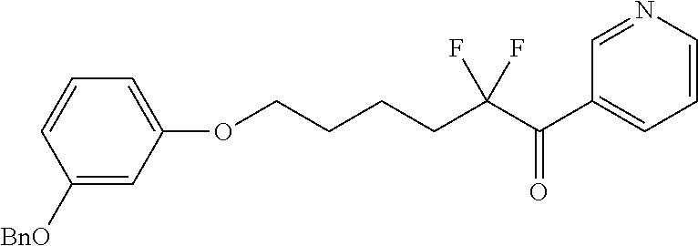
C1([BnO])=CC(OCCCCC(C(C2=CC=CN=C2)=O)(F)F)=CC=C1
